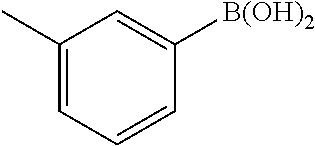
C1(C)=CC=CC([B(OH)2])=C1
